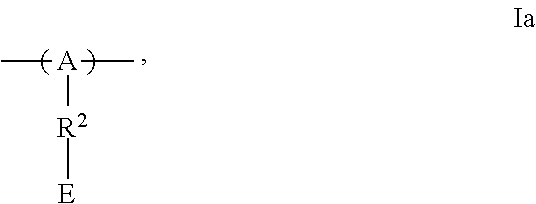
[A]([R2][E])(C)C
